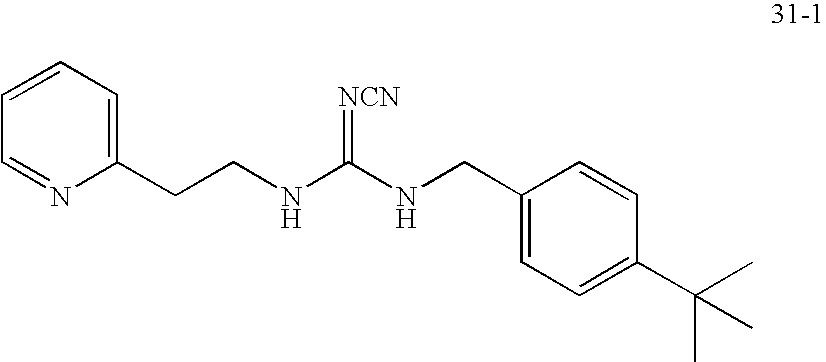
C(NC(=[NCN])NCC1=CC=C(C(C)(C)C)C=C1)CC1=CC=CC=N1
